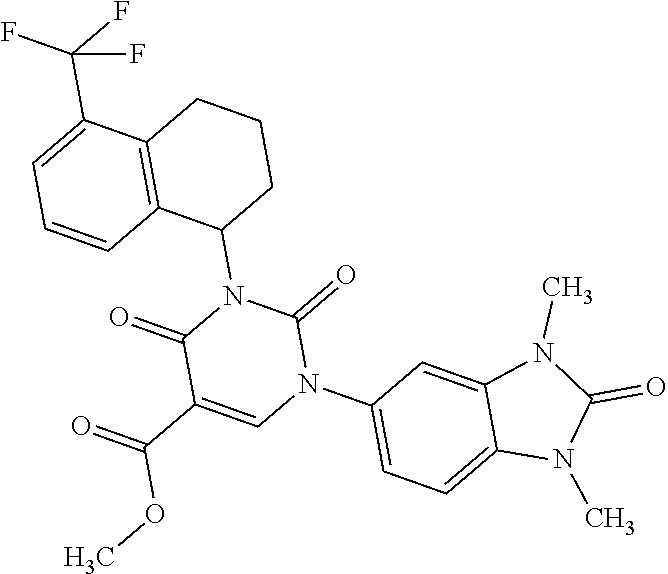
C12=CC=C(N3C(=O)N(C4CCCC5=C4C=CC=C5C(F)(F)F)C(=O)C(C(=O)OC)=C3)C=C1N(C)C(=O)N2C
